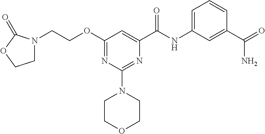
N(C(C1=CC(OCCN2CCOC2=O)=NC(N2CCOCC2)=N1)=O)C1=CC=CC(C(=O)N)=C1
